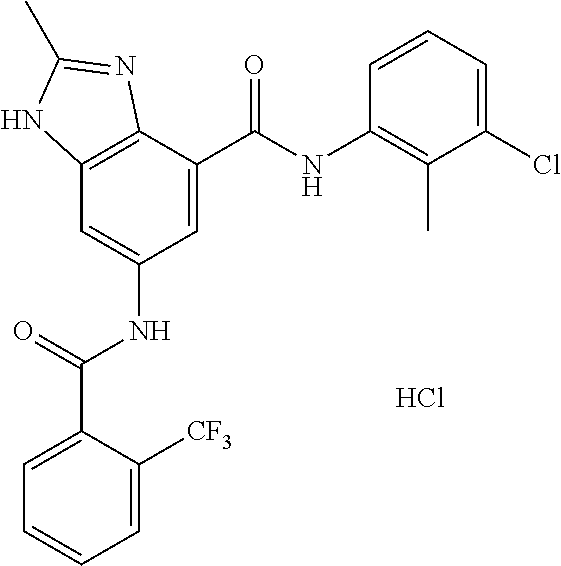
C12=C(C(C(=O)NC3=C(C)C(Cl)=CC=C3)=CC(NC(=O)C3=CC=CC=C3[CF3])=C1)N=C(C)N2.Cl
